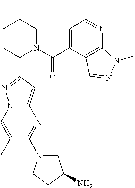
C1(C2=NN3C(=C2)N=C(N2CC(N)CC2)C(C)=C3)N(C(C2=CC(C)=NC3=C2C=NN3C)=O)CCCC1
